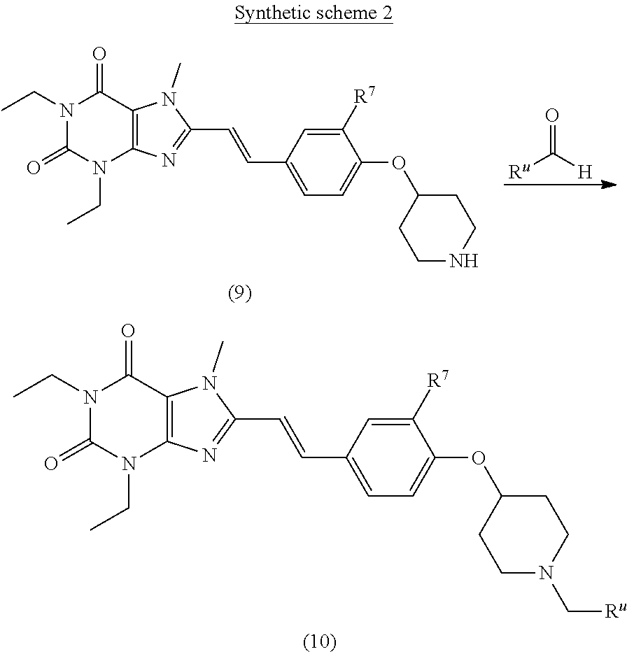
N1(CC)C(=O)N(CC)C2=C(C1=O)N(C)C(C=CC1=CC=C(OC3CCN(C[Ru])CC3)C([R7])=C1)=N2.N1(CC)C(=O)N(CC)C2=C(C1=O)N(C)C(C=CC1=CC=C(OC3CCNCC3)C([R7])=C1)=N2.[Ru]C([H])=O
